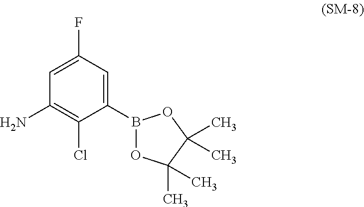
C1(B2OC(C)(C)C(C)(C)O2)=CC(F)=CC(N)=C1Cl
